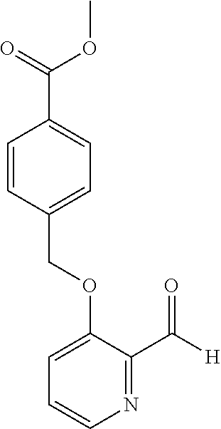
C(OC1=CC=CN=C1C([H])=O)C1=CC=C(C(=O)OC)C=C1
